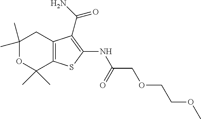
C1(C)(C)OC(C)(C)C2=C(C1)C(C(=O)N)=C(NC(=O)COCCOC)S2
